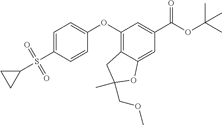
C1=C(S(=O)(=O)C2CC2)C=CC(OC2=C3C(=CC(C(OC(C)(C)C)=O)=C2)OC(COC)(C)C3)=C1
